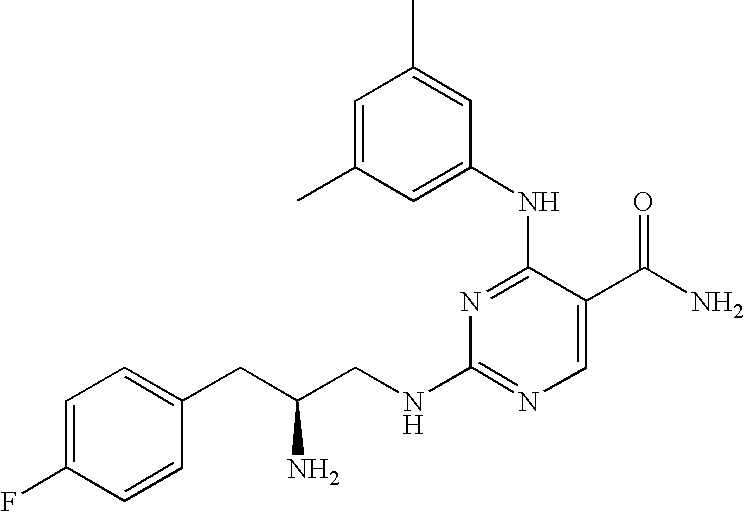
N1=C(NC2=CC(C)=CC(C)=C2)C(C(N)=O)=CN=C1NCC(CC1=CC=C(F)C=C1)N
